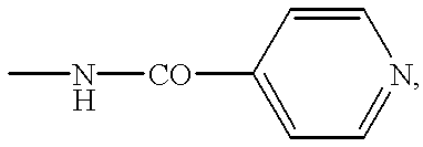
C1=CC([CO]NC)=CC=N1
